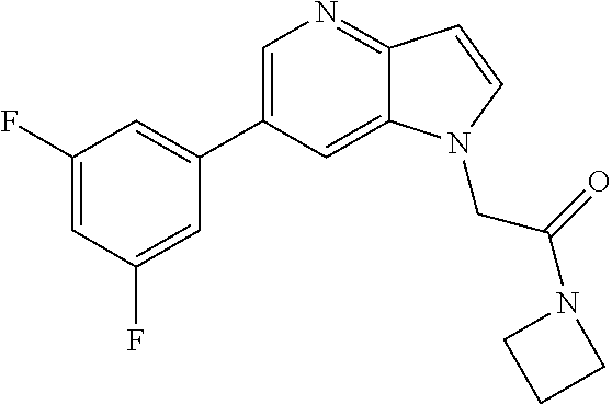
C1(F)=CC(F)=CC(C2=CN=C3C(=C2)N(CC(=O)N2CCC2)C=C3)=C1
